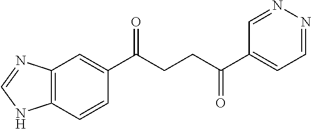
C1(C(CCC(C2=CC=NN=C2)=O)=O)=CC2=C(C=C1)NC=N2
